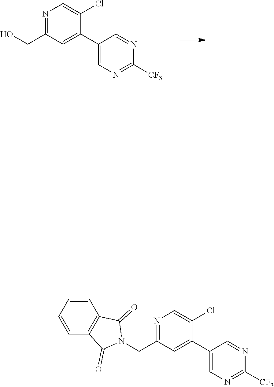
C1(C2=CC(CO)=NC=C2Cl)=CN=C([CF3])N=C1.C1(C2=CC(CN3C(=O)C4=C(C3=O)C=CC=C4)=NC=C2Cl)=CN=C([CF3])N=C1
